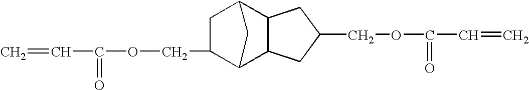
C=CC(OCC1C2C3C(C(C1)C2)CC(COC(C=C)=O)C3)=O
